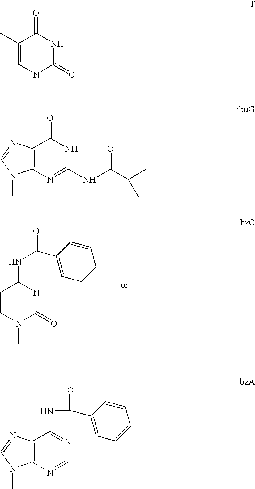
C1=CN(C)C(=O)NC1NC(=O)C1=CC=CC=C1.C1(C)=CN(C)C(=O)NC1=O.C12=C(N=C(NC(C(C)C)=O)NC1=O)N(C)C=N2.C12=C(N=CN=C1NC(=O)C1=CC=CC=C1)N(C)C=N2
